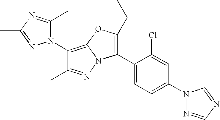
C1(N2C(C)=NC(C)=N2)=C2N(N=C1C)C(C1=CC=C(N3N=CN=C3)C=C1Cl)=C(CC)O2
